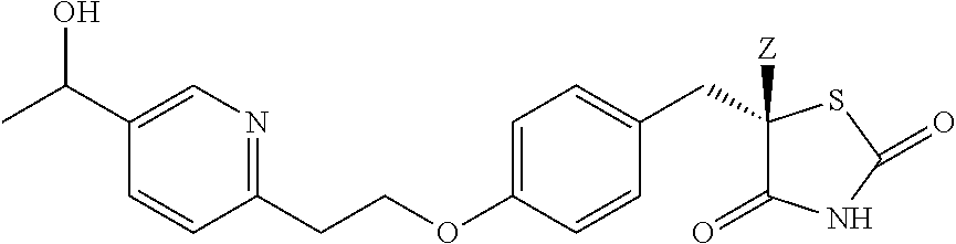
C1(C(C)O)=CN=C(CCOC2=CC=C(CC3([Z])C(=O)NC(=O)S3)C=C2)C=C1
